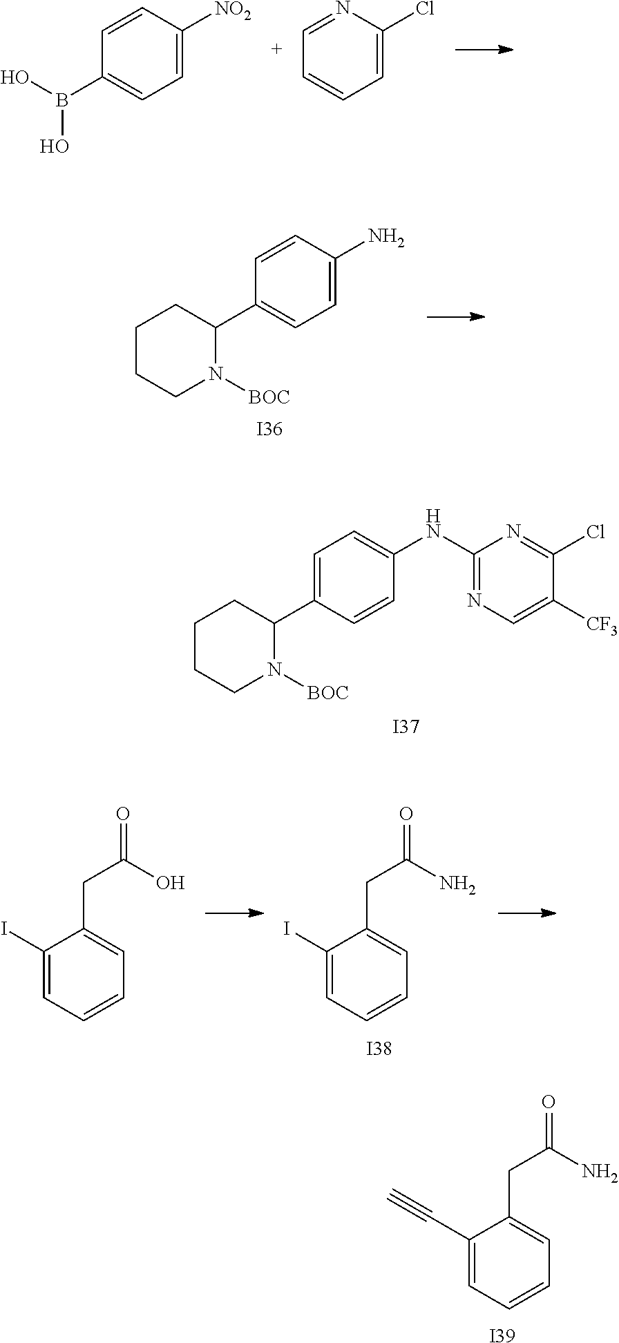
C1(I)=CC=CC=C1CC(O)=O.C1(I)=CC=CC=C1CC(N)=O.[I38].C1=C(C2CCCCN2[BOC])C=CC(NC2=NC=C([CF3])C(Cl)=N2)=C1.[I37].C1(C#C)=CC=CC=C1CC(N)=O.[I39].C1=CC(N)=CC=C1C1CCCCN1[BOC].[I36].C1=CC([NO2])=CC=C1B(O)O.C1=NC(Cl)=CC=C1
